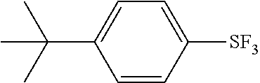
C1=C(C(C)(C)C)C=CC([SF3])=C1
